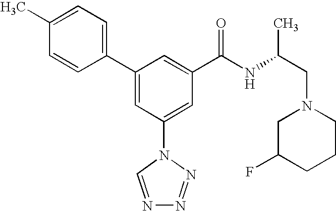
C1(C2=CC(N3C=NN=N3)=CC(C(NC(CN3CC(F)CCC3)C)=O)=C2)=CC=C(C)C=C1
